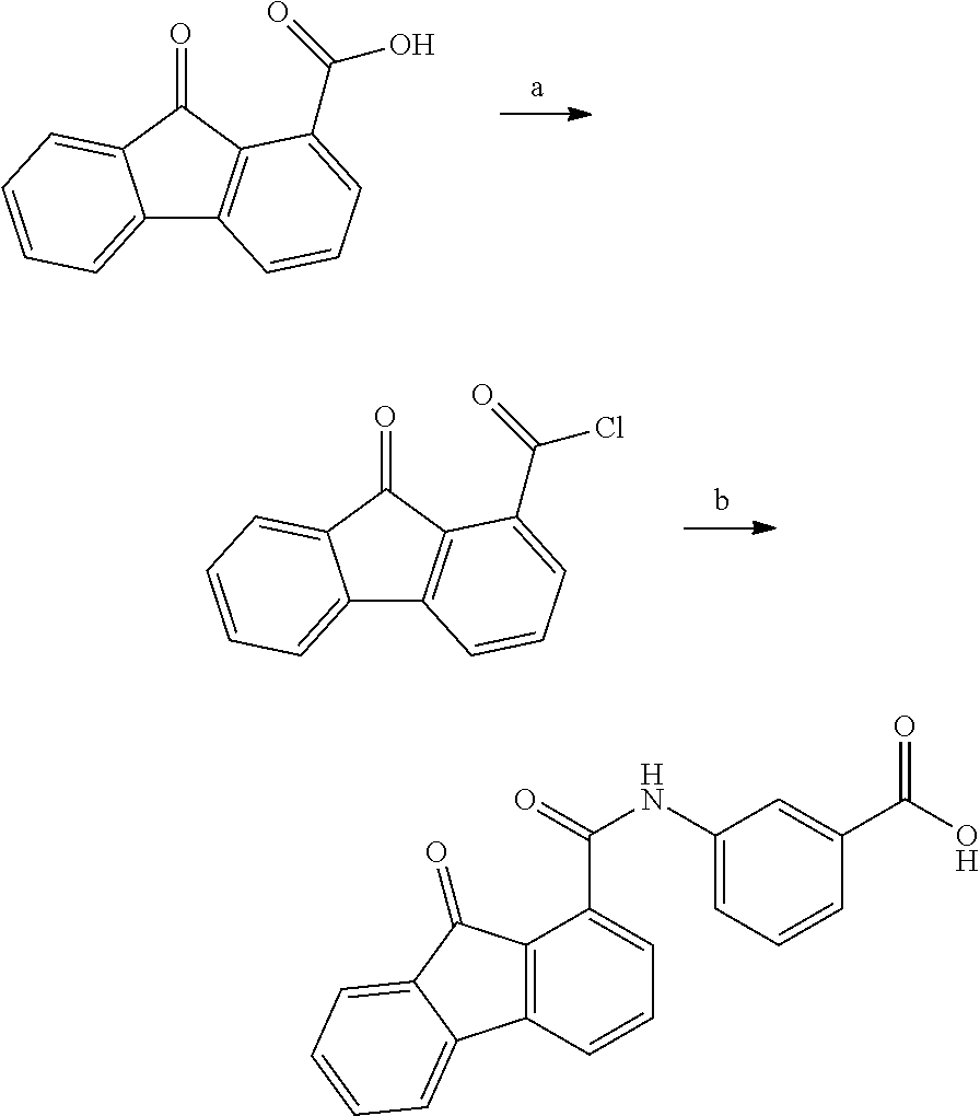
C12=CC=CC=C1C(=O)C1=C2C=CC=C1C(=O)O.C12=CC=CC=C1C(=O)C1=C2C=CC=C1C(=O)Cl.C12=C(C=CC=C1C(=O)NC1=CC=CC(C(O)=O)=C1)C1=CC=CC=C1C2=O
